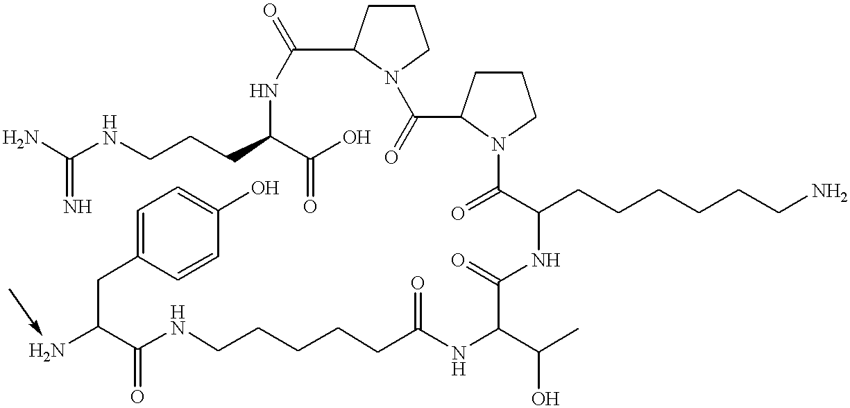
C(=N)(N)NCCCC(C(O)=O)NC(=O)C1N(C(=O)C2N(C(=O)C(CCCCCCN)NC(C(C(C)O)NC(CCCCCNC(C(N)CC3=CC=C(O)C=C3)=O)=O)=O)CCC2)CCC1
